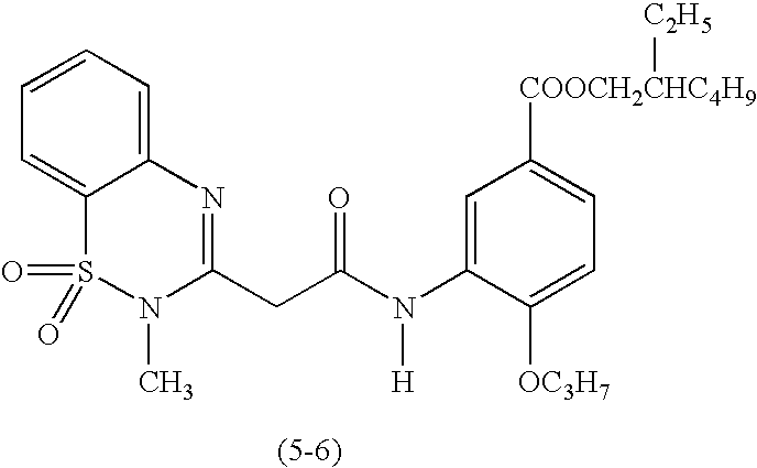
C1=CC=C2C(=C1)S(=O)(=O)N(C)C(CC(N(C1=CC([COOCH2CHC4H9][C2H5])=CC=C1[OC3H7])[H])=O)=N2
